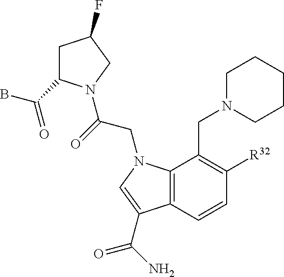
C1C(C(B)=O)N(C(=O)CN2C3=C(C=CC([R32])=C3CN3CCCCC3)C(C(=O)N)=C2)CC1F
